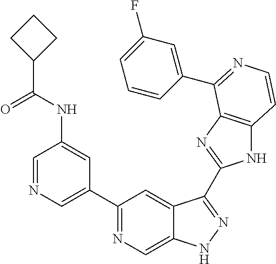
C1=NC=C(C2=NC=C3C(=C2)C(C2=NC4=C(N2)C=CN=C4C2=CC(F)=CC=C2)=NN3)C=C1NC(C1CCC1)=O
